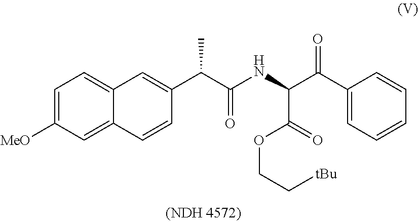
C1=C([MeO])C=C2C(=C1)C=C(C(C(NC(C(C1=CC=CC=C1)=O)C(=O)OCC[tBu])=O)C)C=C2
